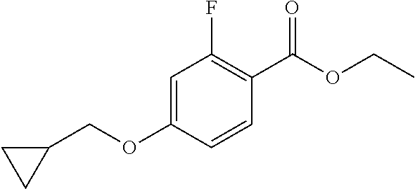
C1=C(OCC2CC2)C=CC(C(OCC)=O)=C1F
